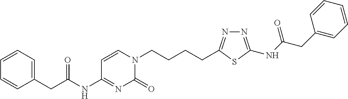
C1=CC=C(CC(=O)NC2=NC(=O)N(CCCCC3=NN=C(NC(=O)CC4=CC=CC=C4)S3)C=C2)C=C1
